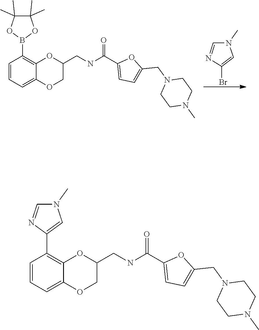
C1=C(Br)N=CN1C.O1B(C2=C3OC(CNC(=O)C4=CC=C(CN5CCN(C)CC5)O4)COC3=CC=C2)OC(C)(C)C1(C)C.N1(C)CCN(CC2=CC=C(C(=O)NCC3OC4=C(C5=CN(C)C=N5)C=CC=C4OC3)O2)CC1
